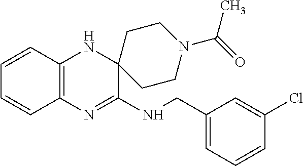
C12=C(N=C(NCC3=CC=CC(Cl)=C3)C3(N1)CCN(C(C)=O)CC3)C=CC=C2
